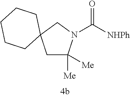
C1C([Me])([Me])N(C([NHPh])=O)CC12CCCCC2
